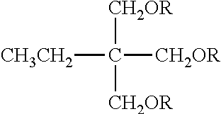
[CH3CH2]C([CH2OR])([CH2OR])[CH2OR]
